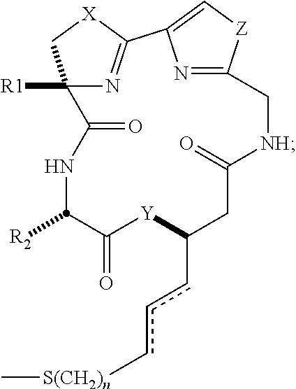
C12([R1])N=C([X]C1)C1=C[Z]C(=N1)C[NH]C(=O)CC(ccc[S(CH2)n]C)[Y]C(=O)C([R2])NC2=O
